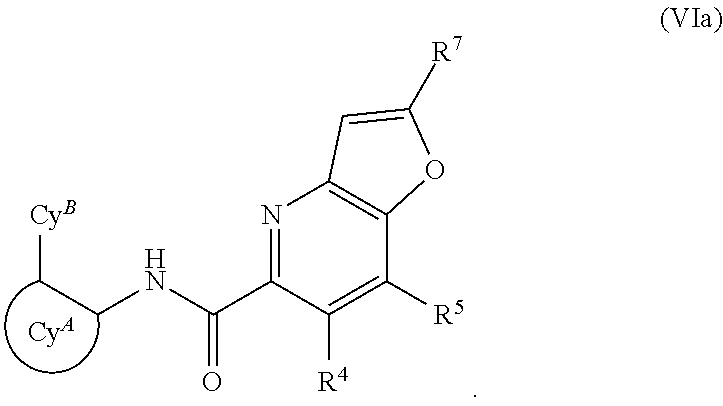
N1=C(C(NCC[CyB])=O)C([R4])=C([R5])C2=C1C=C([R7])O2.[CyA]
